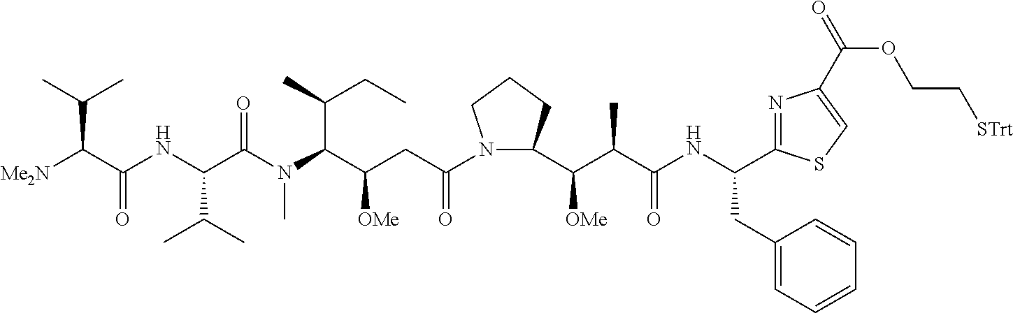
N1(C(CC(C(N(C)C(C(NC(C([Me2N])C(C)C)=O)C(C)C)=O)C(C)CC)[OMe])=O)C(C(C(C(NC(CC2=CC=CC=C2)C2=NC(C(OCC[STrt])=O)=CS2)=O)C)[OMe])CCC1
